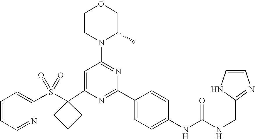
C1(C2(S(C3=CC=CC=N3)(=O)=O)CCC2)=CC(N2C(C)COCC2)=NC(C2=CC=C(NC(=O)NCC3=NC=CN3)C=C2)=N1
